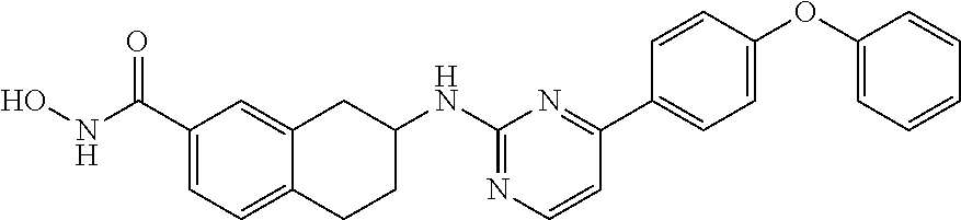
C1(C(NO)=O)=CC=C2C(=C1)CC(NC1=NC=CC(C3=CC=C(OC4=CC=CC=C4)C=C3)=N1)CC2
